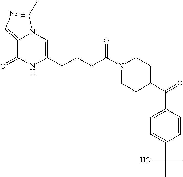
C12=CN=C(C)N1C=C(CCCC(N1CCC(C(C3=CC=C(C(C)(C)O)C=C3)=O)CC1)=O)NC2=O
